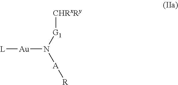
[L][Au]N([A][R])[G1][CHRxRy]
